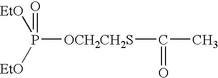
P([OCH2CH2S]C(C)=O)([EtO])([EtO])=O
